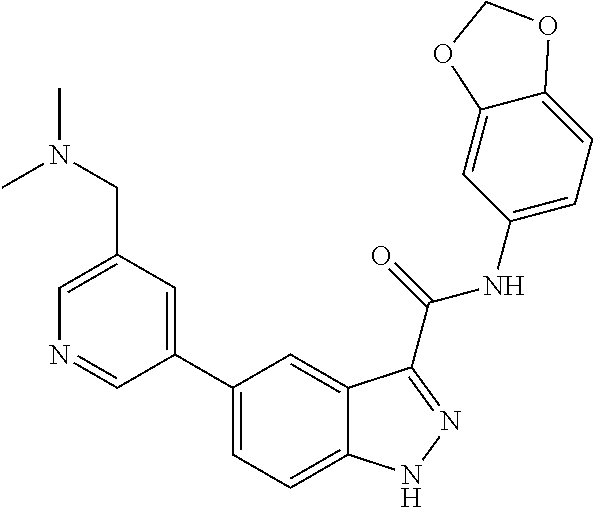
C1(CN(C)C)=CN=CC(C2=CC=C3C(=C2)C(C(NC2=CC=C4C(=C2)OCO4)=O)=NN3)=C1
